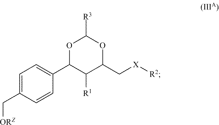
C1=C(C[ORZ])C=CC(C2C([R1])C(C[X][R2])OC([R3])O2)=C1
